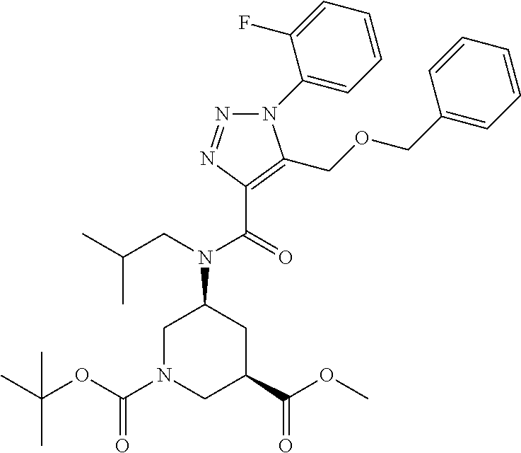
C1N(C(OC(C)(C)C)=O)CC(C(OC)=O)CC1N(CC(C)C)C(=O)C1=C(COCC2=CC=CC=C2)N(C2=CC=CC=C2F)N=N1
